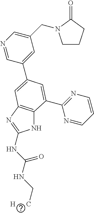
N1=CC(C2=CC3=C(NC(NC(NC[H      C])=O)=N3)C(C3=NC=CC=N3)=C2)=CC(CN2CCCC2=O)=C1
